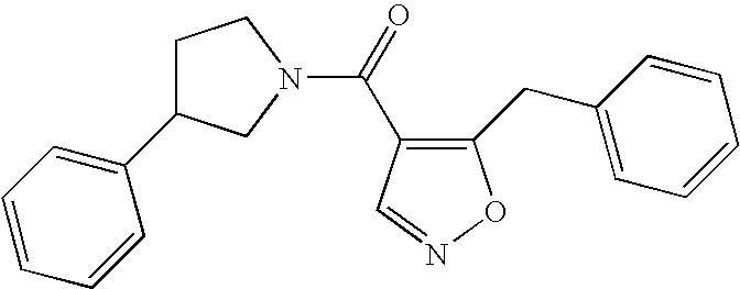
C1(CC2=CC=CC=C2)=C(C(=O)N2CCC(C3=CC=CC=C3)C2)C=NO1
